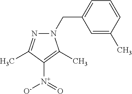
C1(CN2N=C(C)C([N+](=O)[O-])=C2C)=CC=CC(C)=C1
